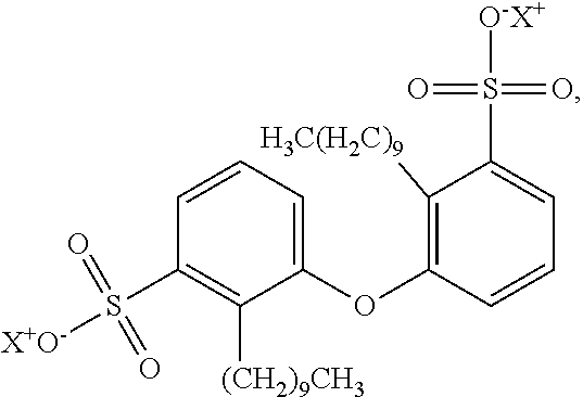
C1(OC2=C([H3C(H2C)9])C(S([O-X+])(=O)=O)=CC=C2)=CC=CC(S([X+O-])(=O)=O)=C1[(CH2)9CH3]
